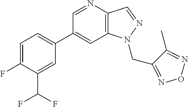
C1(C2=CC=C(F)C(C(F)F)=C2)=CC2=C(C=NN2CC2=NON=C2C)N=C1
